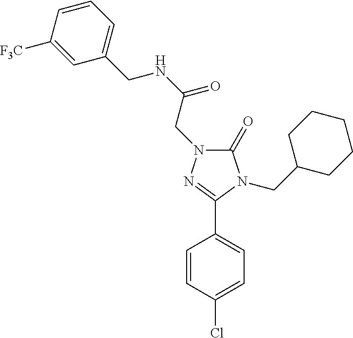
C1(=O)N(CC(NCC2=CC=CC([F3C])=C2)=O)N=C(C2=CC=C(Cl)C=C2)N1CC1CCCCC1
